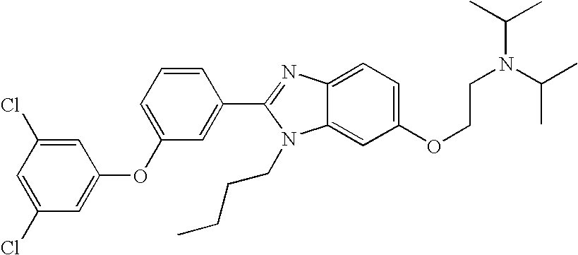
C1=C(Cl)C=C(Cl)C=C1OC1=CC=CC(C2=NC3=CC=C(OCCN(C(C)C)C(C)C)C=C3N2CCCC)=C1
